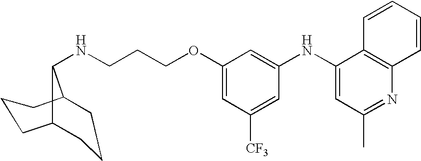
C(CCOC1=CC([CF3])=CC(NC2=CC(C)=NC3=C2C=CC=C3)=C1)NC1C2CCCC1CCC2
